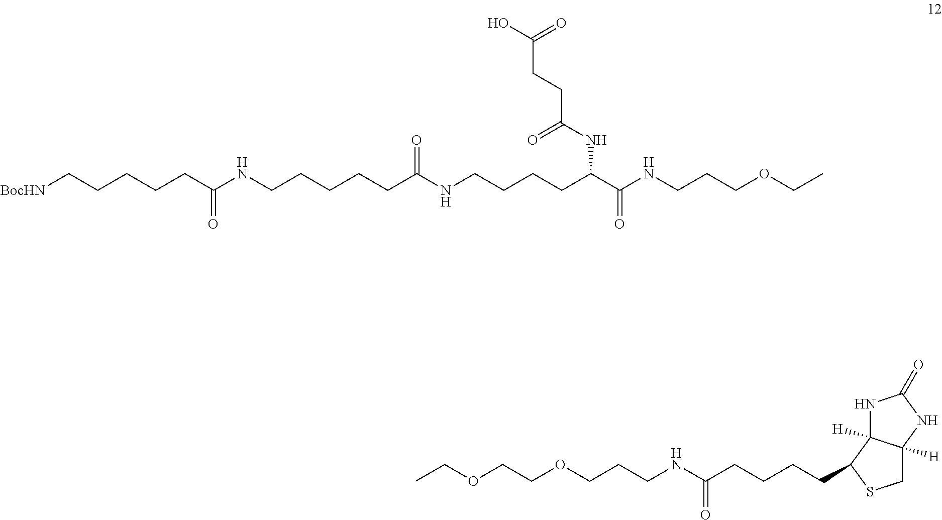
C(CCC(NC(C(NCCCOCC)=O)CCCCNC(CCCCCNC(CCCCC[BocHN])=O)=O)=O)(O)=O.CCOCCOCCCNC(CCCCC1SCC2([H])C1([H])NC(=O)N2)=O
